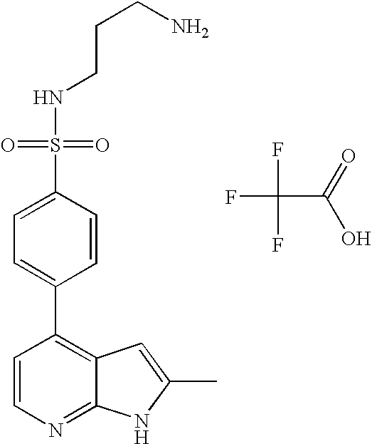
FC(F)(C(=O)O)F.S(C1=CC=C(C2=C3C(=NC=C2)NC(C)=C3)C=C1)(=O)(=O)NCCCN
